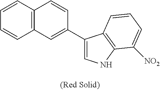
C1=CC2=C(C=C1)C=C(C1=CNC3=C1C=CC=C3[NO2])C=C2
